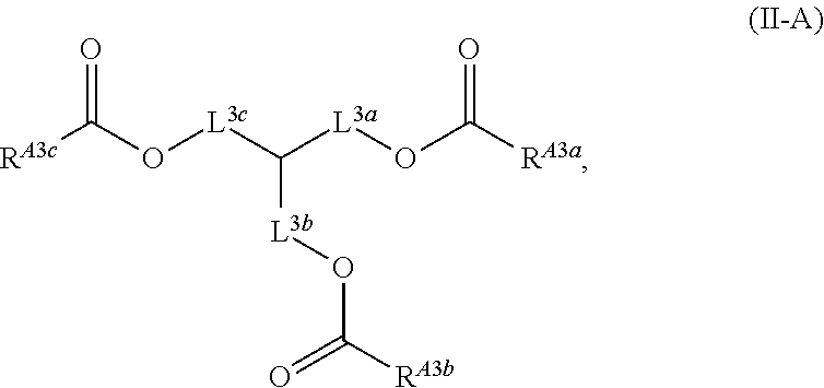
[RA3c]C(O[L3c]C([L3a]OC([RA3a])=O)[L3b]OC([RA3b])=O)=O
